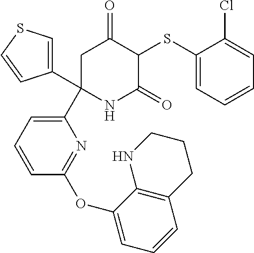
C1(SC2C(=O)CC(C3=CC=CC(OC4=CC=CC5=C4NCCC5)=N3)(C3=CSC=C3)NC2=O)=CC=CC=C1Cl
